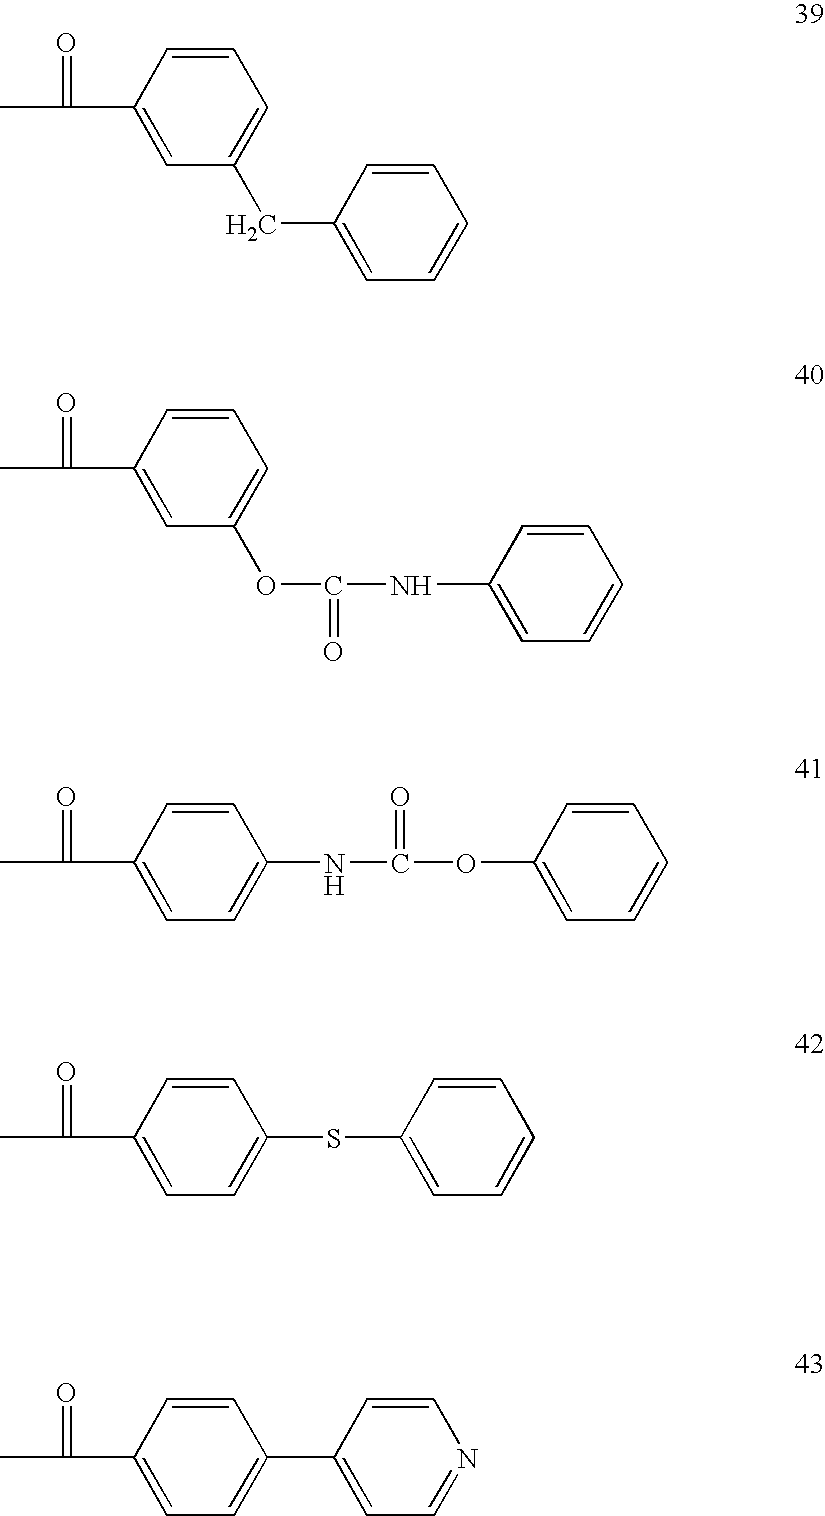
CC(=O)C1=CC(CC2=CC=CC=C2)=CC=C1.CC(=O)C1=CC(OC(=O)NC2=CC=CC=C2)=CC=C1.CC(=O)C1=CC=C(SC2=CC=CC=C2)C=C1.CC(=O)C1=CC=C(C2=CC=NC=C2)C=C1.CC(=O)C1=CC=C(NC(=O)OC2=CC=CC=C2)C=C1
